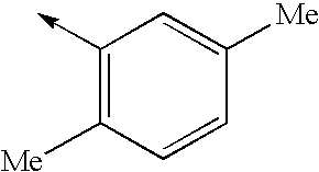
C1(->C)=C([Me])C=CC([Me])=C1
